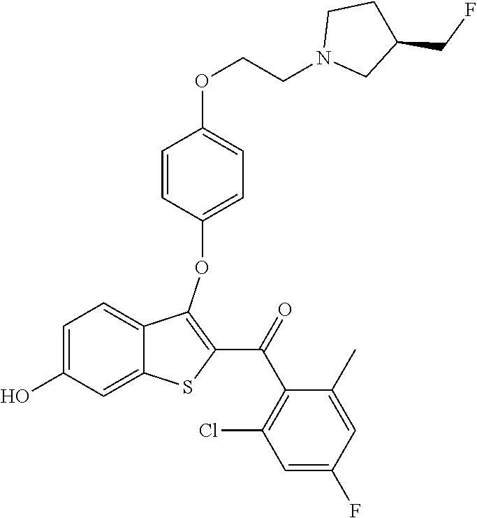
C1=C(O)C=C2C(=C1)C(OC1=CC=C(OCCN3CC(CF)CC3)C=C1)=C(C(=O)C1=C(Cl)C=C(F)C=C1C)S2
